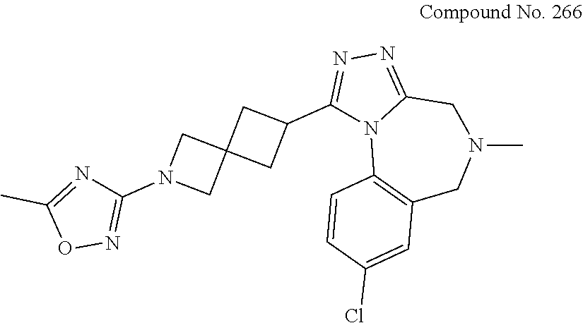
C1(C2CC3(C2)CN(C2=NOC(C)=N2)C3)=NN=C2N1C1=C(CN(C)C2)C=C(Cl)C=C1
